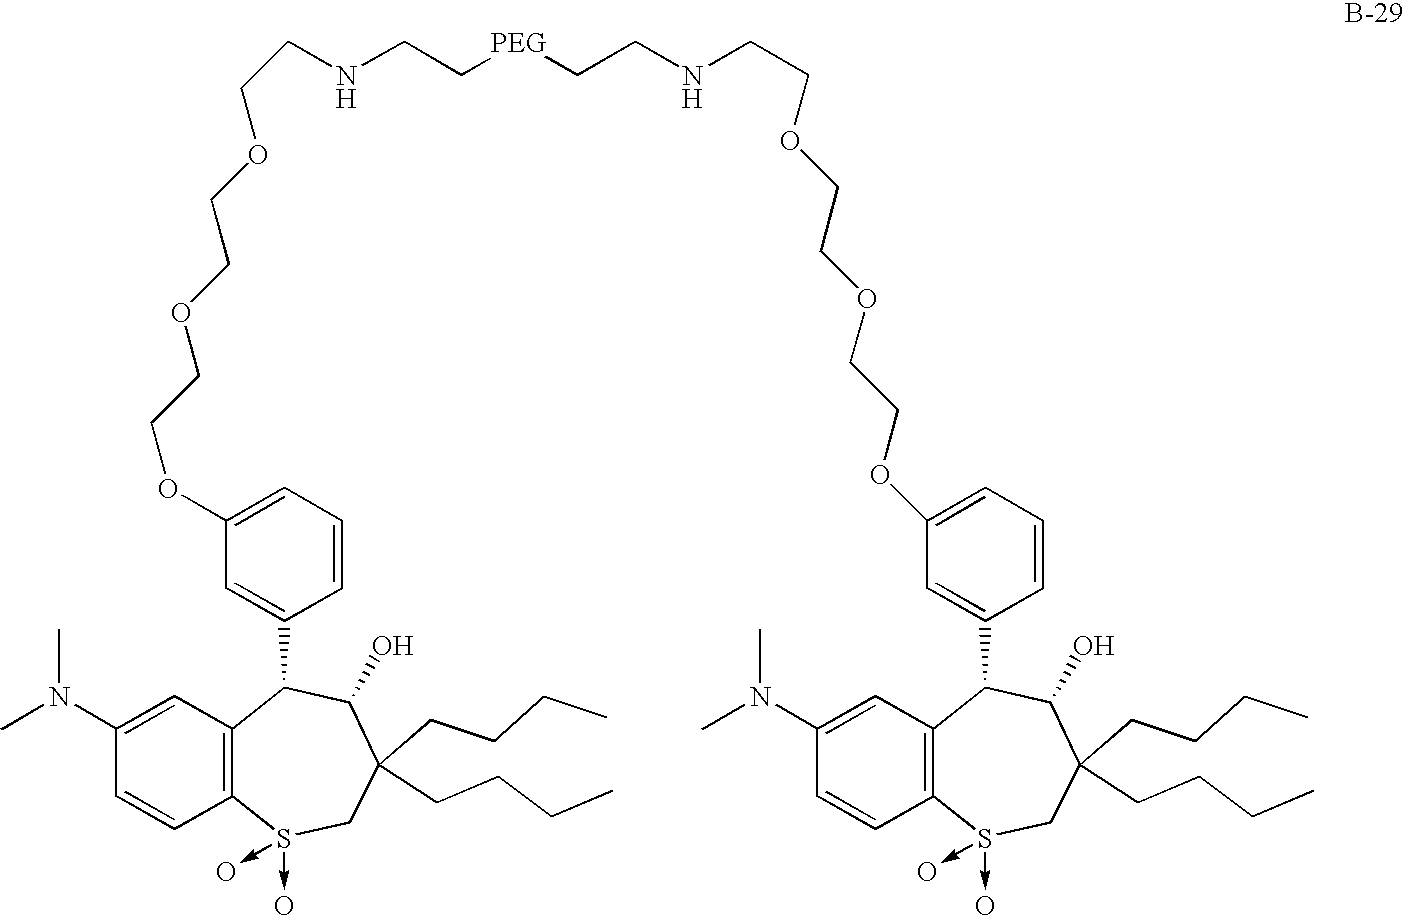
C12=C(C=C(N(C)C)C=C1)C(C1=CC(OCCOCCOCCNCC[PEG]CCNCCOCCOCCOC3=CC=CC(C4C5=C(C=CC(N(C)C)=C5)S(->O)(->O)CC(CCCC)(CCCC)C4O)=C3)=CC=C1)C(O)C(CCCC)(CCCC)CS2(->O)->O
